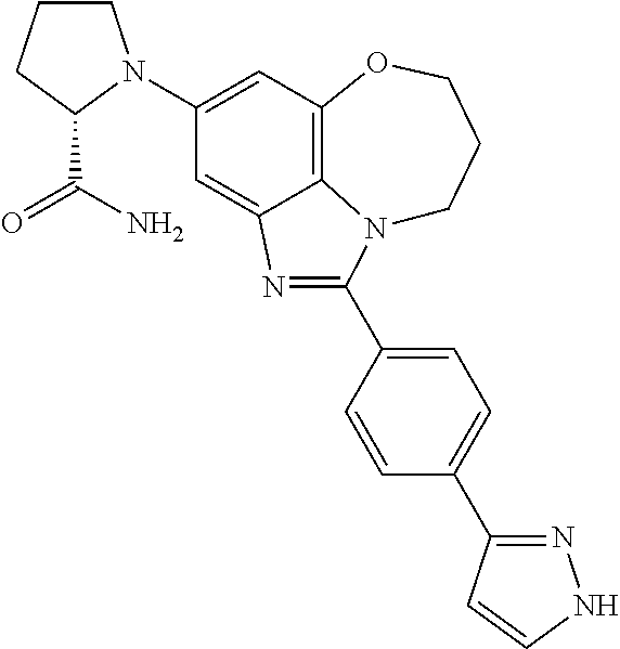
C1(N2CCCC2C(N)=O)=CC2=C3C(=C1)N=C(C1=CC=C(C4=NNC=C4)C=C1)N3CCCO2
